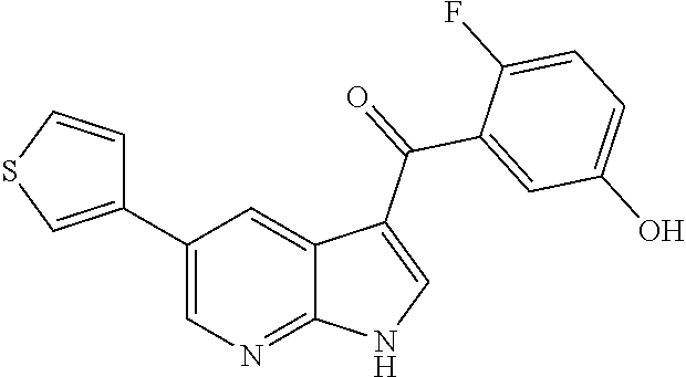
C1(C2=CSC=C2)=CN=C2C(=C1)C(C(=O)C1=CC(O)=CC=C1F)=CN2
